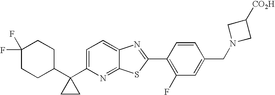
C1(C2(C3=CC=C4C(=N3)SC(C3=C(F)C=C(CN5CC([CO2H])C5)C=C3)=N4)CC2)CCC(F)(F)CC1
